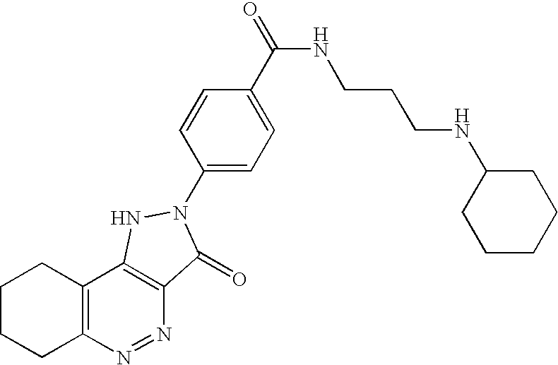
C12=C(N=NC3=C1NN(C1=CC=C(C(=O)NCCCNC4CCCCC4)C=C1)C3=O)CCCC2
